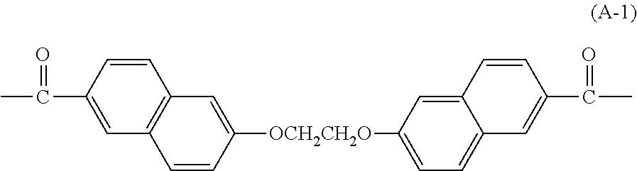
CC(=O)C1=CC2=C(C=C1)C=C([OCH2CH2O]C1=CC=C3C(=C1)C=CC(C(=O)C)=C3)C=C2
